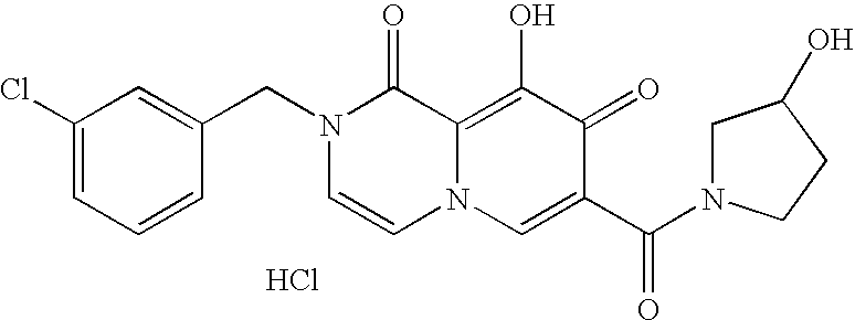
C1=C(CN2C=CN3C(=C(O)C(=O)C(C(N4CC(O)CC4)=O)=C3)C2=O)C=CC=C1Cl.Cl
